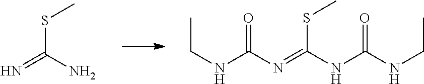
S(C(N)=N)C.C(NC(N=C(NC(NCC)=O)SC)=O)C
